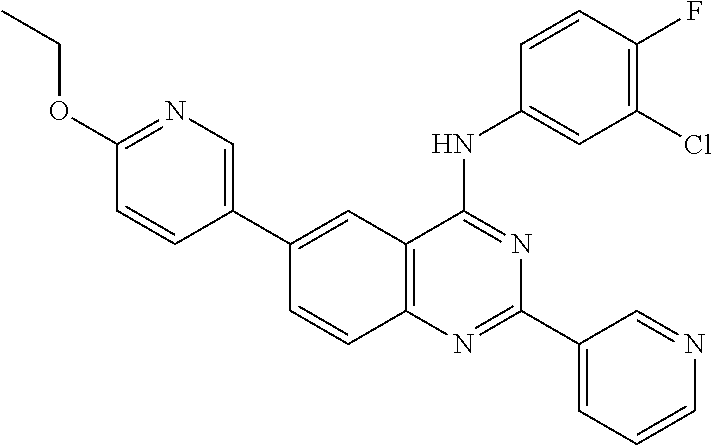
C12=C(N=C(C3=CC=CN=C3)N=C1NC1=CC(Cl)=C(F)C=C1)C=CC(C1=CN=C(OCC)C=C1)=C2
